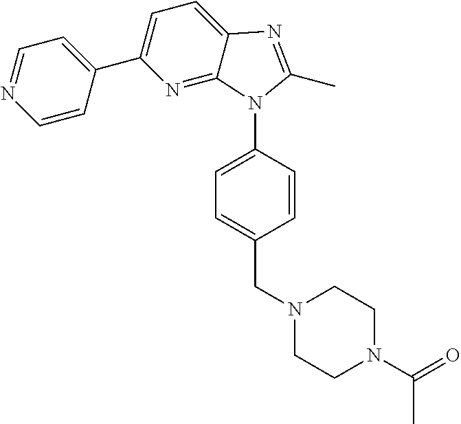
C1=C2C(=NC(C3=CC=NC=C3)=C1)N(C1=CC=C(CN3CCN(C(C)=O)CC3)C=C1)C(C)=N2
